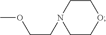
C1CN(CCOC)CCO1
